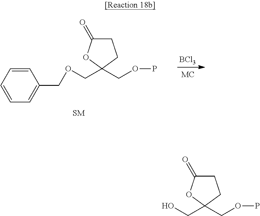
OCC1(COP)CCC(=O)O1.[BCl3].O(CC1(COP)CCC(=O)O1)CC1=CC=CC=C1
